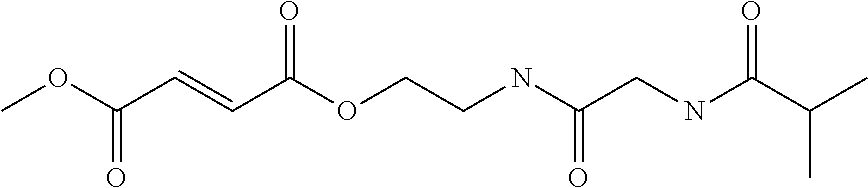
COC(C=CC(OCCNC(CNC(C(C)C)=O)=O)=O)=O
